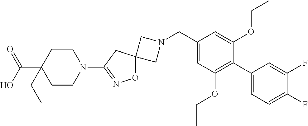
C1N(CC2=CC(OCC)=C(C3=CC=C(F)C(F)=C3)C(OCC)=C2)CC12ON=C(N1CCC(C(=O)O)(CC)CC1)C2
